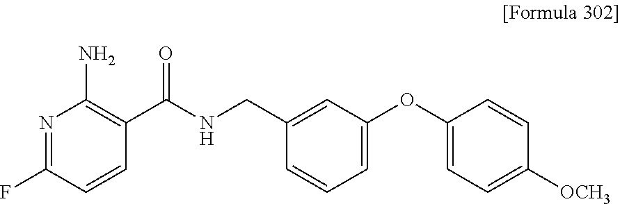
N1=C(F)C=CC(C(NCC2=CC(OC3=CC=C([OCH3])C=C3)=CC=C2)=O)=C1N
